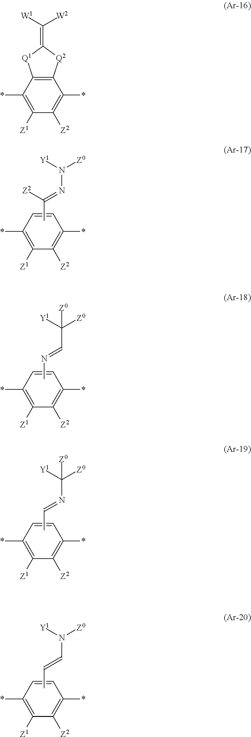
C12=C(C(*)=C([Z2])C([Z1])=C1*)[Q2]C(=C([W1])[W2])[Q1]2.C1=CC(*)=C([Z2])C([Z1])=C1*.CC([Z2])=NN([Z0])[Y1].C1=CC(*)=C([Z2])C([Z1])=C1*.CN=CC([Z0])([Y1])[Z0].C1=CC(*)=C([Z2])C([Z1])=C1*.CC=NC([Z0])([Y1])[Z0].C1=CC(*)=C([Z2])C([Z1])=C1*.CC=CN([Z0])[Y1]
